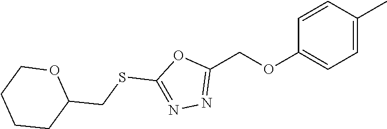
C1=C(C)C=CC(OCC2=NN=C(SCC3OCCCC3)O2)=C1
